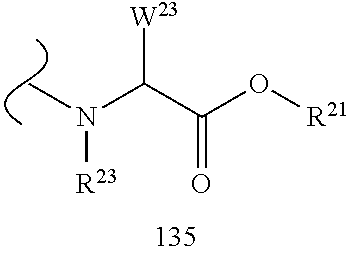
C(C(O[R21])=O)(N([R23])C)[W23]
